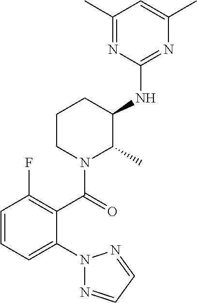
C1CN(C(C2=C(F)C=CC=C2N2N=CC=N2)=O)C(C)C(NC2=NC(C)=CC(C)=N2)C1
